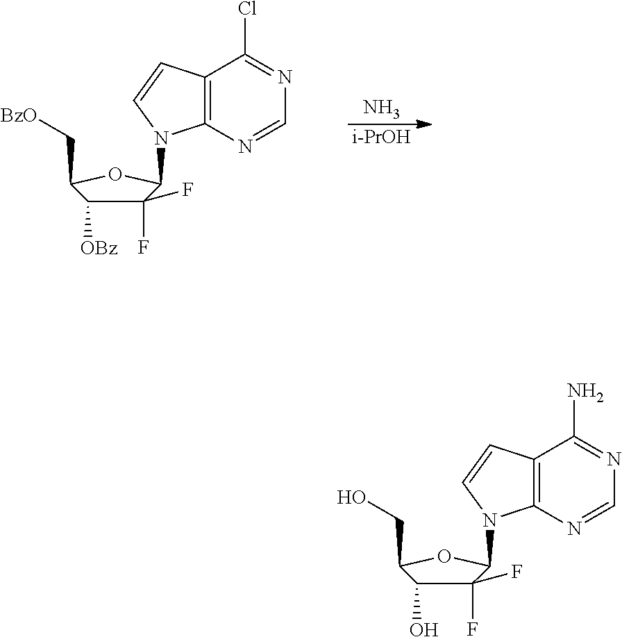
N.[i-PrOH].C12=C(N=CN=C1Cl)N(C1C(F)(F)C([OBz])C(C[BzO])O1)C=C2.C12=C(N=CN=C1N)N(C1C(F)(F)C(O)C(CO)O1)C=C2
